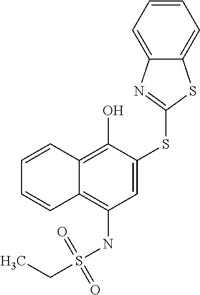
C1=C(SC2=NC3=CC=CC=C3S2)C(O)=C2C(=C1NS(CC)(=O)=O)C=CC=C2
